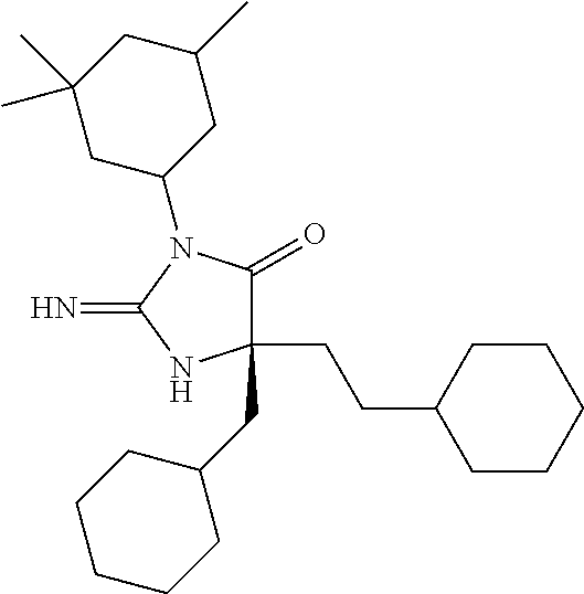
C1(CCC2CCCCC2)(CC2CCCCC2)C(=O)N(C2CC(C)CC(C)(C)C2)C(=N)N1
